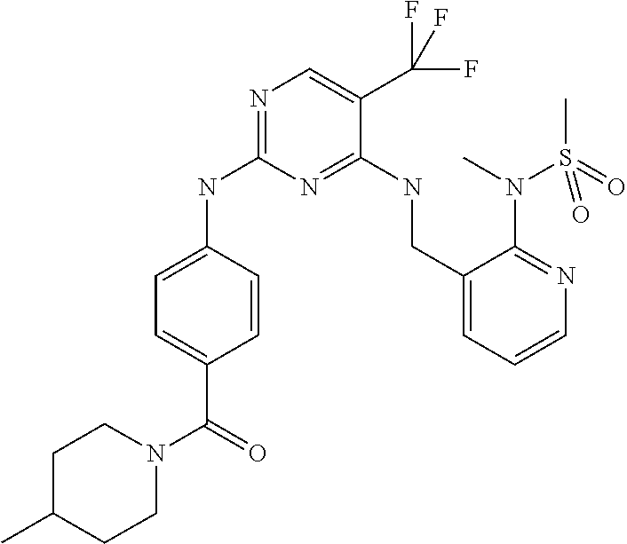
C1=C(C(N2CCC(C)CC2)=O)C=CC(NC2=NC=C(C(F)(F)F)C(NCC3=CC=CN=C3N(C)S(C)(=O)=O)=N2)=C1
